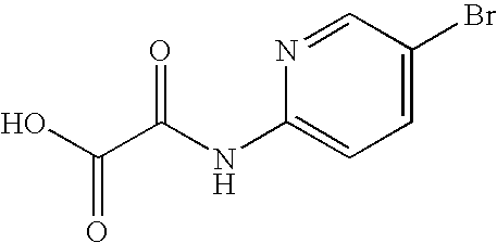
OC(C(NC1=CC=C(Br)C=N1)=O)=O
